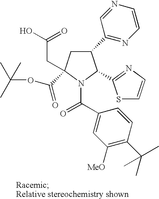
C1(C2=NC=CN=C2)CC(C(OC(C)(C)C)=O)(CC(O)=O)N(C(C2=CC([MeO])=C(C(C)(C)C)C=C2)=O)C1C1=NC=CS1
